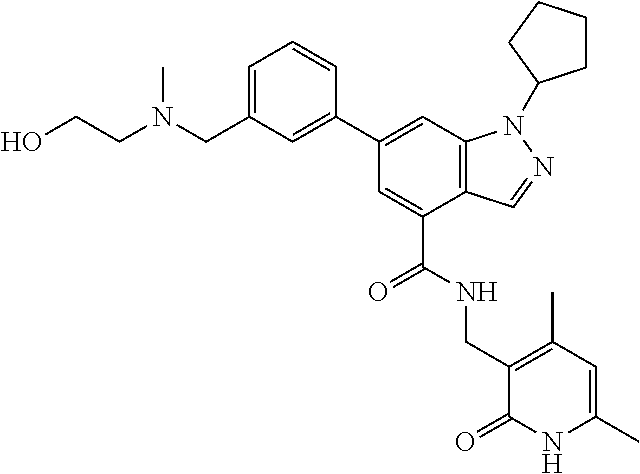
C1(C2=CC(CN(CCO)C)=CC=C2)=CC2=C(C(C(NCC3=C(C)C=C(C)NC3=O)=O)=C1)C=NN2C1CCCC1
